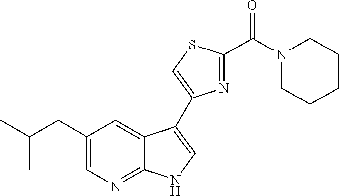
C1=C(CC(C)C)C=C2C(=N1)NC=C2C1=CSC(C(N2CCCCC2)=O)=N1
